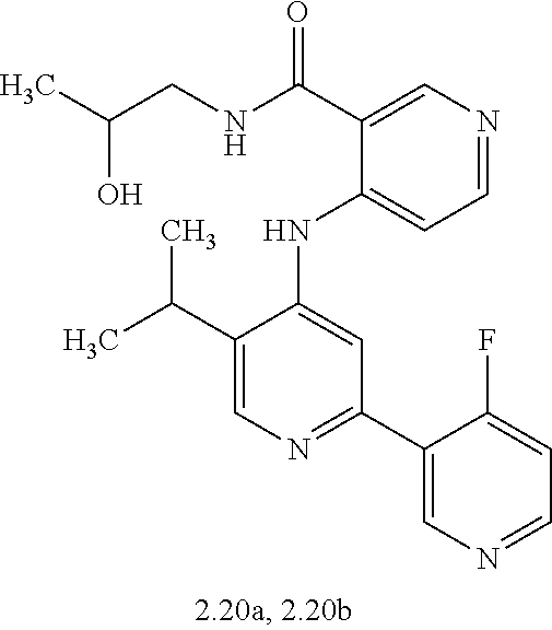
C1(NC2=CC(C3=CN=CC=C3F)=NC=C2C(C)C)=CC=NC=C1C(NCC(C)O)=O
